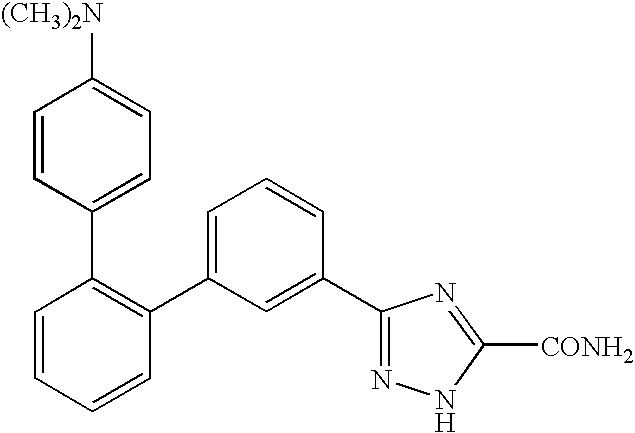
C1(C2=CC=CC(C3=NNC([CONH2])=N3)=C2)=C(C2=CC=C([(CH3)2N])C=C2)C=CC=C1
